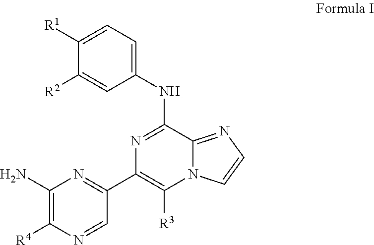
C1=C([R1])C([R2])=CC(NC2=NC(C3=NC(N)=C([R4])N=C3)=C([R3])N3C2=NC=C3)=C1
